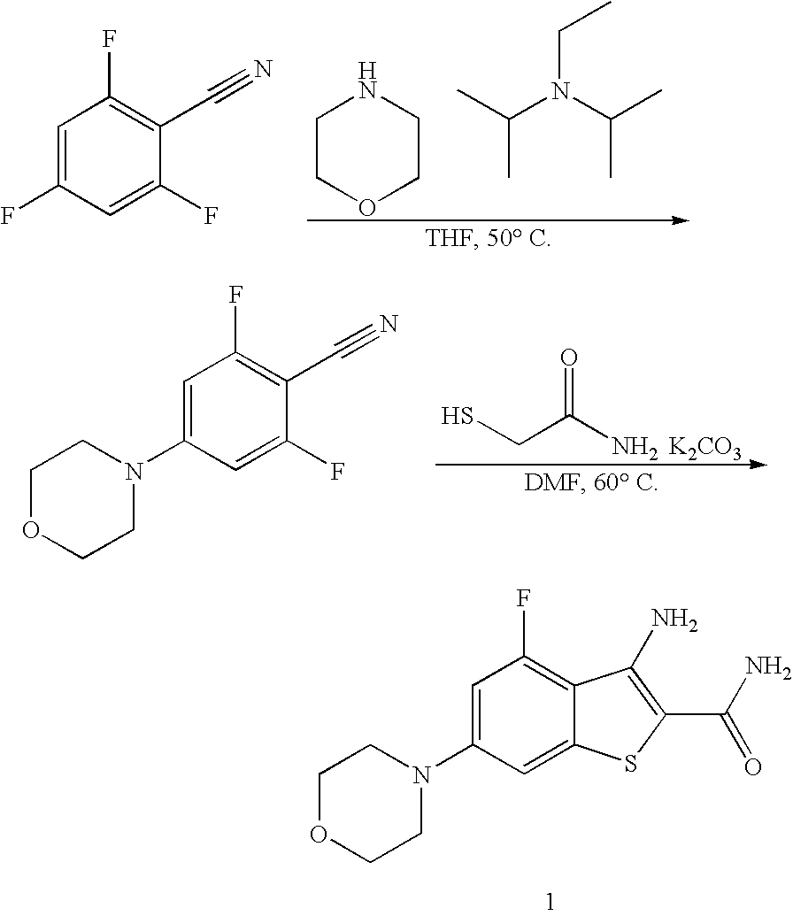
C1OCCN(C2=CC(F)=C3C(=C2)SC(C(=O)N)=C3N)C1.C1COCCN1.CC(N(C(C)C)CC)C.C1=C(F)C=C(F)C(C#N)=C1F.SCC(N)=O.[K2CO3].C1OCCN(C2=CC(F)=C(C#N)C(F)=C2)C1
